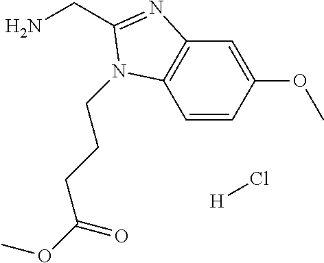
C1=CC(OC)=CC2=C1N(CCCC(OC)=O)C(CN)=N2.[H]Cl
